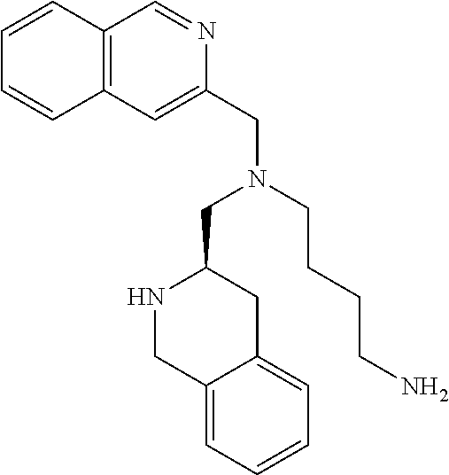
C12=C(C=C(CN(CC3NCC4=CC=CC=C4C3)CCCCN)N=C1)C=CC=C2
